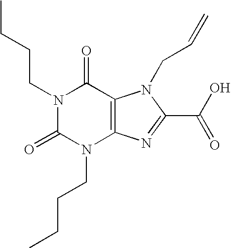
N1(CCCC)C(=O)N(CCCC)C2=C(C1=O)N(CC=C)C(C(O)=O)=N2
